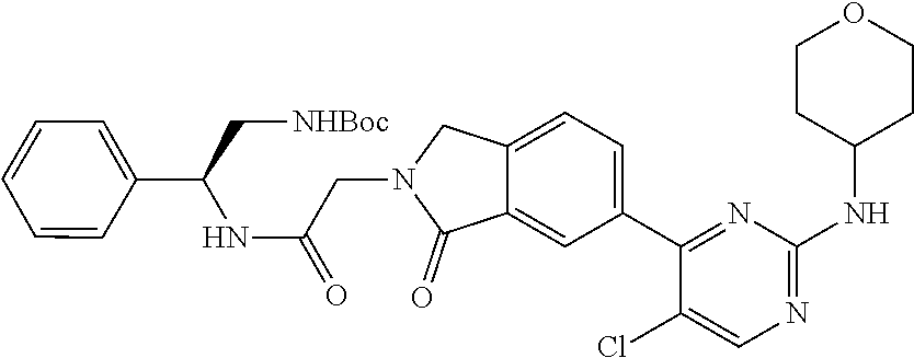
C1(C(C[NHBoc])NC(=O)CN2C(=O)C3=CC(C4=NC(NC5CCOCC5)=NC=C4Cl)=CC=C3C2)=CC=CC=C1
